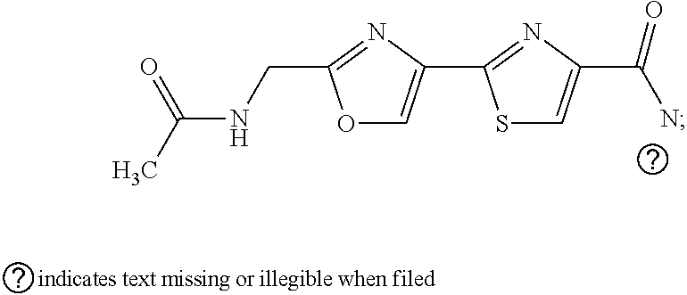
S1C=C(C(N)=O)N=C1C1=COC(CNC(C)=O)=N1
